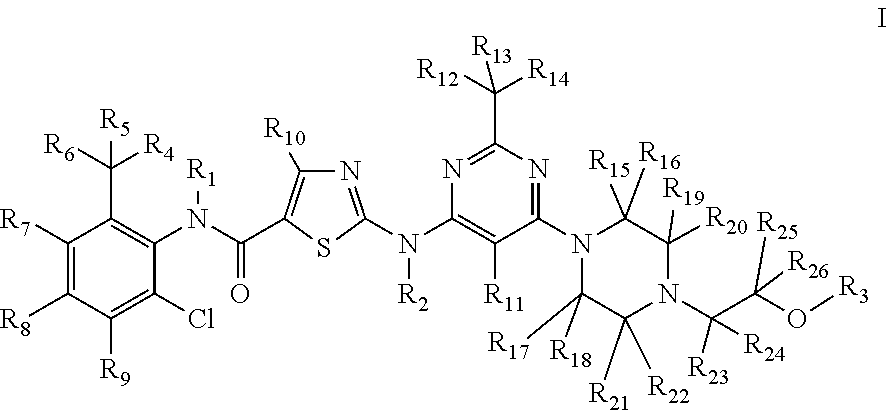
C1(N2C([R15])([R16])C([R20])([R19])N(C([R23])(C([R25])([R26])O[R3])[R24])C([R21])([R22])C2([R17])[R18])=NC(C([R12])([R14])[R13])=NC(N([R2])C2=NC([R10])=C(C(N([R1])C3=C(C([R4])([R6])[R5])C([R7])=C([R8])C([R9])=C3Cl)=O)S2)=C1[R11]
